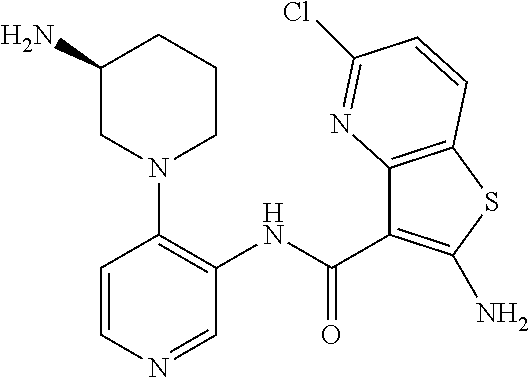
C1=CN=CC(NC(C2=C(N)SC3=C2N=C(Cl)C=C3)=O)=C1N1CCCC(N)C1
